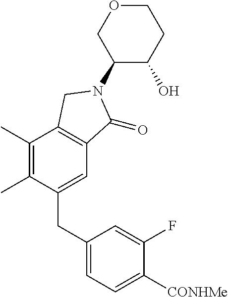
C1(CC2=CC=C([CONHMe])C(F)=C2)=CC2=C(C(C)=C1C)CN(C1C(O)CCOC1)C2=O
